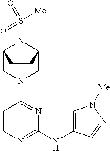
C1=CN=C(NC2=CN([Me])N=C2)N=C1N1CC2N(S(=O)([Me])=O)C(C1)CC2
